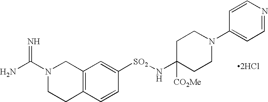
C1(N[SO2]C2=CC3=C(C=C2)CCN(C(N)=N)C3)([CO2Me])CCN(C2=CC=NC=C2)CC1.[2HCl]
